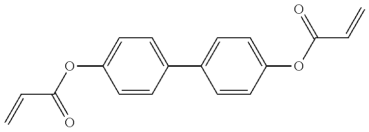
C(=C)C(=O)OC1=CC=C(C2=CC=C(OC(C=C)=O)C=C2)C=C1
